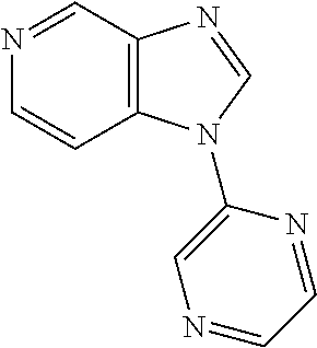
C1=NC=CC2=C1N=CN2C1=CN=CC=N1
